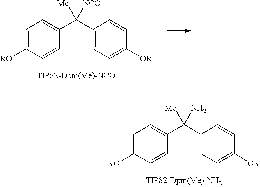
C1=C([RO])C=CC(C(C2=CC=C([OR])C=C2)([Me])[NCO])=C1.C1=C([RO])C=CC(C(C2=CC=C([OR])C=C2)([Me])N)=C1
